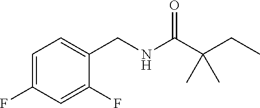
C1=C(F)C=C(F)C(CNC(C(CC)(C)C)=O)=C1
